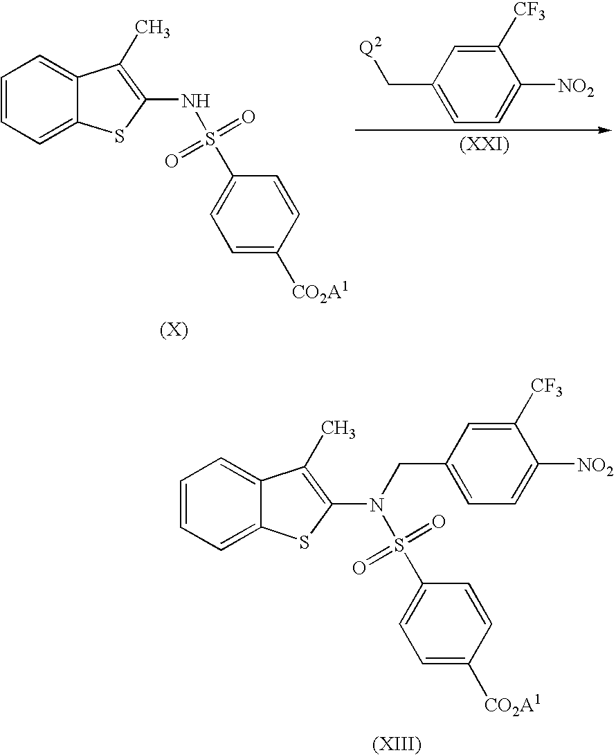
C1=CC=C2C(=C1)C(C)=C(NS(=O)(=O)C1=CC=C([CO2A1])C=C1)S2.C1([CF3])=CC(C[Q2])=CC=C1[NO2].C1=CC=C2C(=C1)C(C)=C(N(S(=O)(=O)C1=CC=C([CO2A1])C=C1)CC1=CC=C([NO2])C([CF3])=C1)S2
